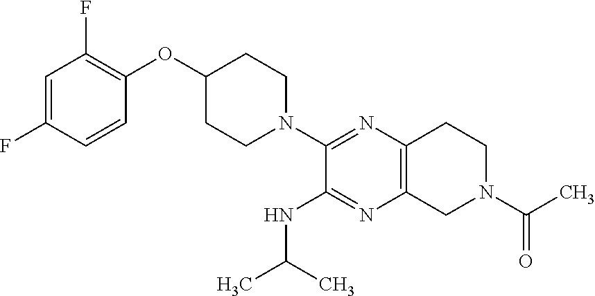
C1=C(F)C=CC(OC2CCN(C3=NC4=C(N=C3NC(C)C)CN(C(C)=O)CC4)CC2)=C1F
